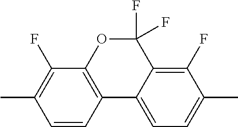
CC1=CC=C2C(=C1F)C(F)(F)OC1=C2C=CC(C)=C1F
